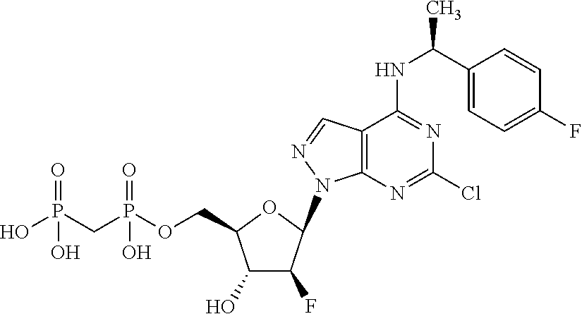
N1(C2C(F)C(O)C(COP(CP(O)(=O)O)(=O)O)O2)N=CC2=C1N=C(Cl)N=C2NC(C1=CC=C(F)C=C1)C
